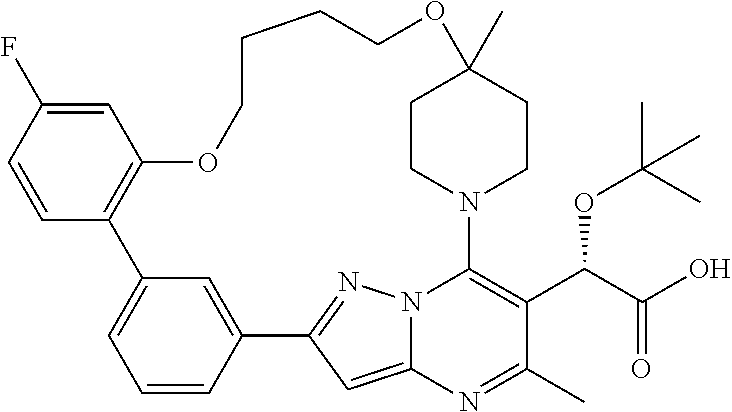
C1=C(F)C=CC2=C1OCCCCOC1(C)CCN(C3=C(C(C(O)=O)OC(C)(C)C)C(C)=NC4=CC(=NN43)C3=CC2=CC=C3)CC1
